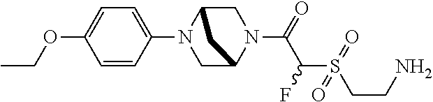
O(C1=CC=C(N2CC3N(C(=O)C(S(CCN)(=O)=O)F)CC2C3)C=C1)CC
